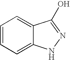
C1=CC=C2C(=C1)C(O)=NN2
